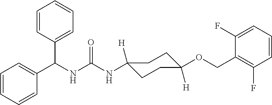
N(C(NC1([H])CCC([H])(OCC2=C(F)C=CC=C2F)CC1)=O)C(C1=CC=CC=C1)C1=CC=CC=C1
